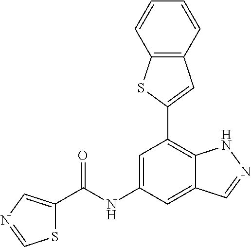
C12=C(C=CC=C1)C=C(C1=C3C(=CC(NC(=O)C4=CN=CS4)=C1)C=NN3)S2
